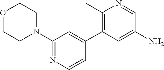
O1CCN(C2=NC=CC(C3=C(C)N=CC(N)=C3)=C2)CC1
